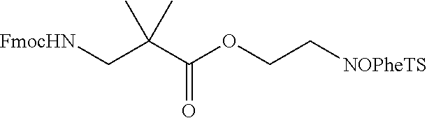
C(C(C)(C)C(OCC[NOPheTS])=O)[FmocHN]
